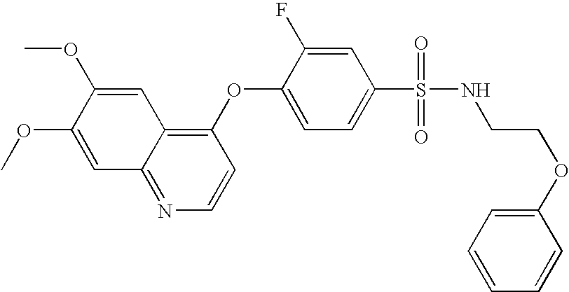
C1=C(OC)C(OC)=CC2=NC=CC(OC3=CC=C(S(=O)(=O)NCCOC4=CC=CC=C4)C=C3F)=C12
